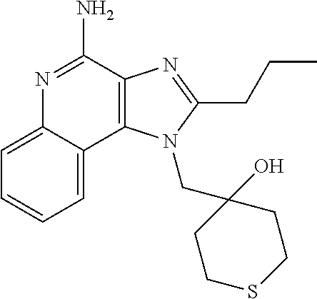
C12=C(C(N)=NC3=CC=CC=C13)N=C(CCC)N2CC1(O)CCSCC1
